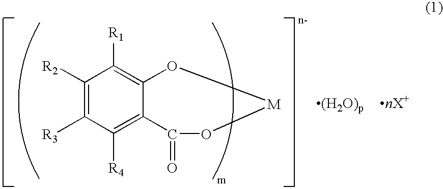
C1([R2])=C([R3])C([R4])=C2C(=C1[R1])O[M]OC2=O
